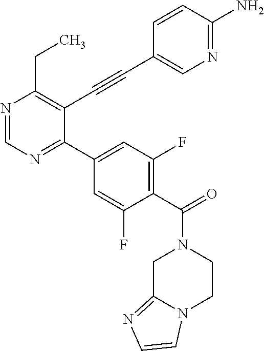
N1=CN=C(C2=CC(F)=C(C(=O)N3CC4=NC=CN4CC3)C(F)=C2)C(C#CC2=CN=C(N)C=C2)=C1CC
